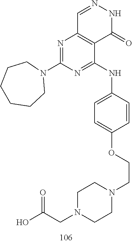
C1=NNC(=O)C2=C1N=C(N1CCCCCC1)N=C2NC1=CC=C(OCCN2CCN(CC(O)=O)CC2)C=C1
